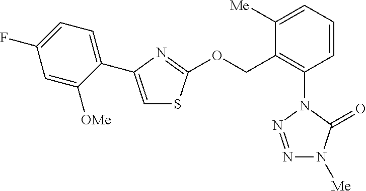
N1=NN(C2=C(COC3=NC(C4=CC=C(F)C=C4[OMe])=CS3)C([Me])=CC=C2)C(=O)N1[Me]
